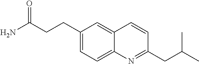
C1(CCC(N)=O)=CC=C2C(=C1)C=CC(CC(C)C)=N2
